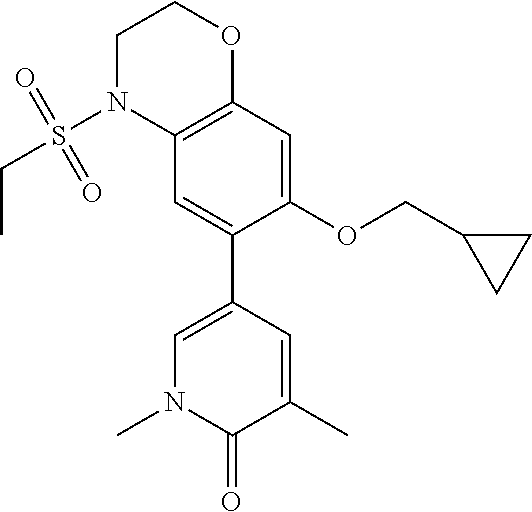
N1(S(CC)(=O)=O)C2=C(OCC1)C=C(OCC1CC1)C(C1=CN(C)C(=O)C(C)=C1)=C2
